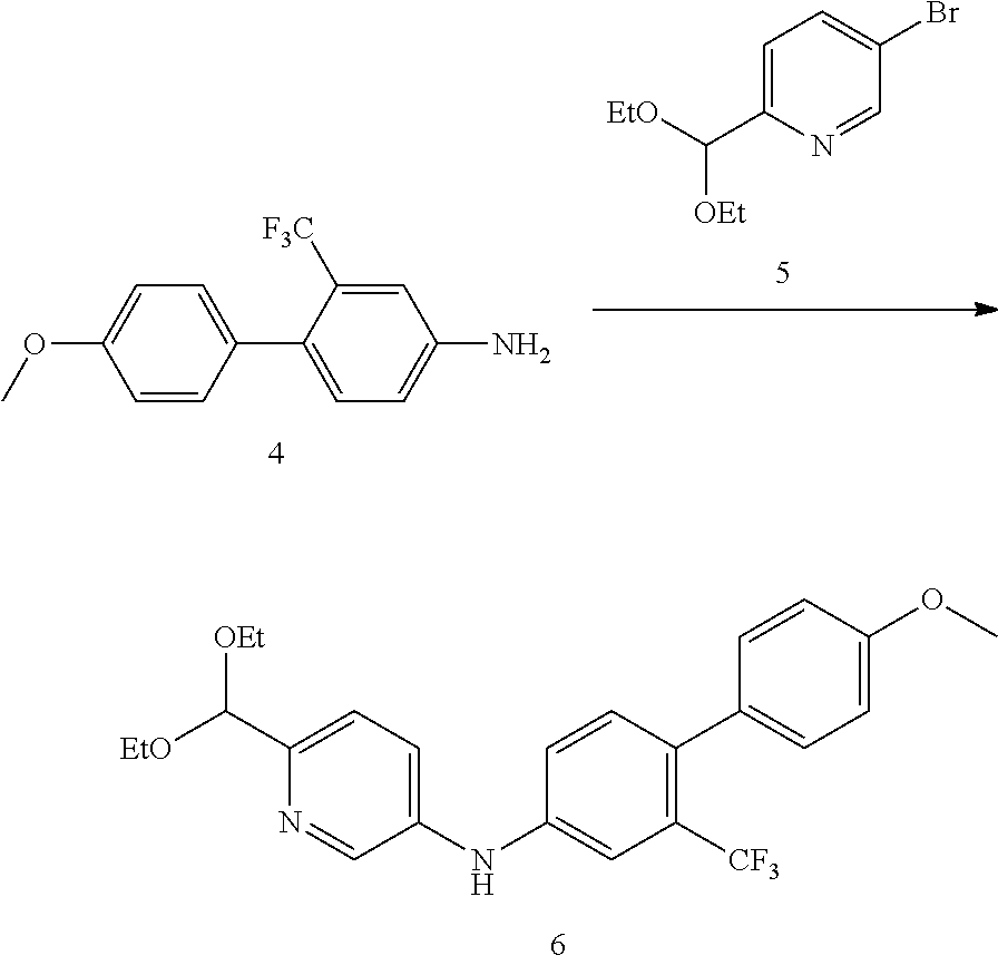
C1(NC2=CC=C(C([EtO])[OEt])N=C2)=CC([CF3])=C(C2=CC=C(OC)C=C2)C=C1.C1=C(C([EtO])[OEt])N=CC(Br)=C1.C1=CC(C2=CC=C(N)C=C2[F3C])=CC=C1OC
